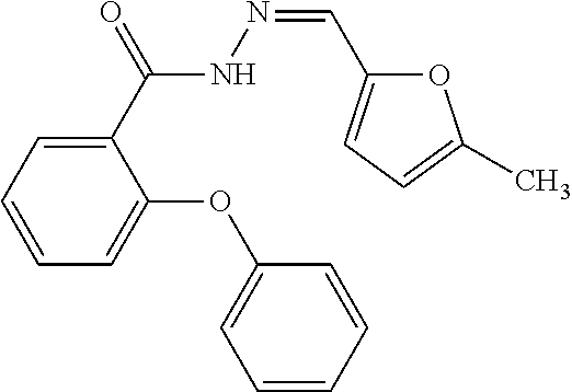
C1(C(NN=CC2=CC=C(C)O2)=O)=CC=CC=C1OC1=CC=CC=C1
